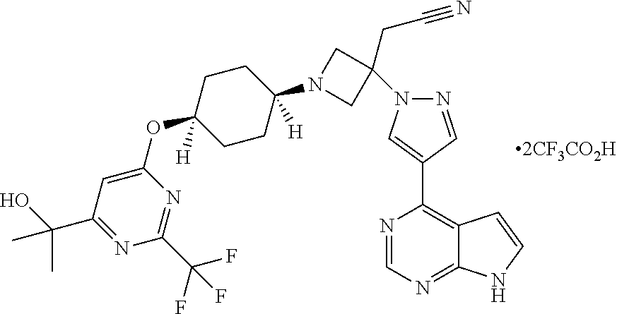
N1=CN=C2C(=C1C1=CN(C3(CC#N)CN(C4([H])CCC(OC5=CC(C(O)(C)C)=NC(C(F)(F)F)=N5)([H])CC4)C3)N=C1)C=CN2
